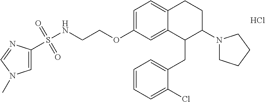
C1=C(OCCNS(=O)(=O)C2=CN(C)C=N2)C=C2C(=C1)CCC(N1CCCC1)C2CC1=CC=CC=C1Cl.Cl
